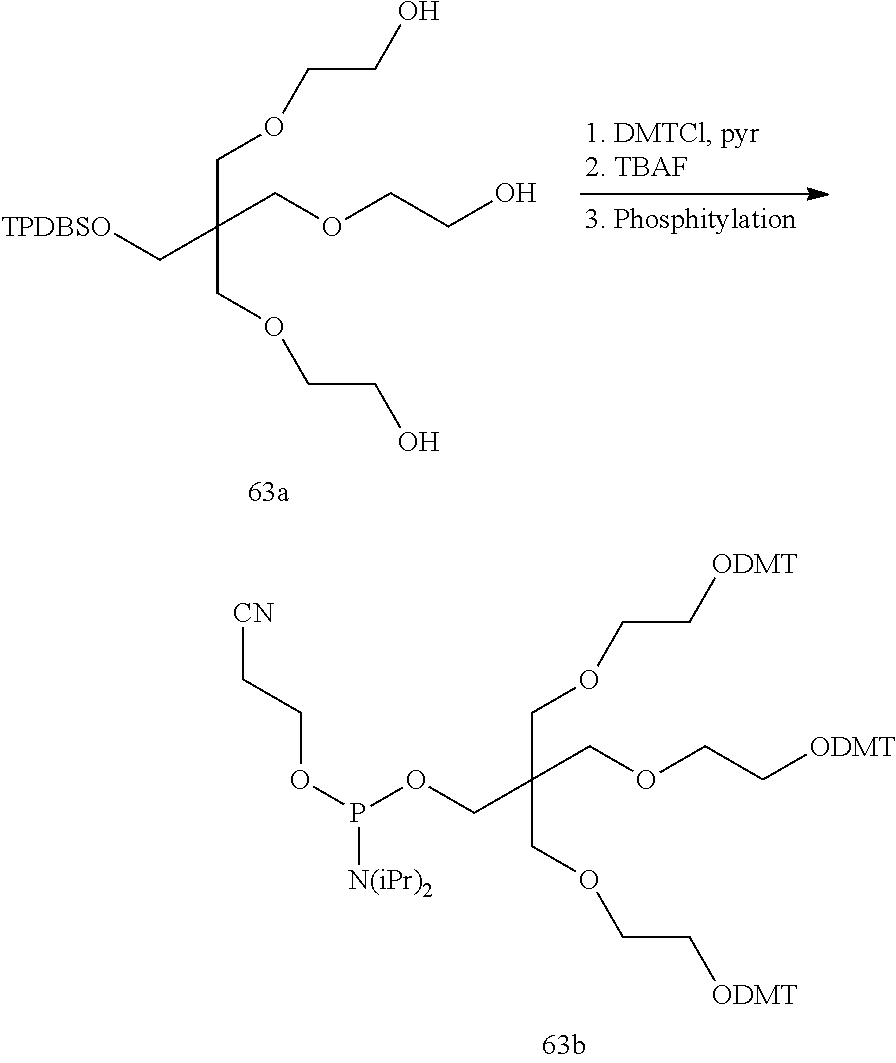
[TPDBSO]CC(COCCO)(COCCO)COCCO.O(CC(COCC[ODMT])(COCC[ODMT])COCC[ODMT])P(OCC[CN])[N(iPr)2]
